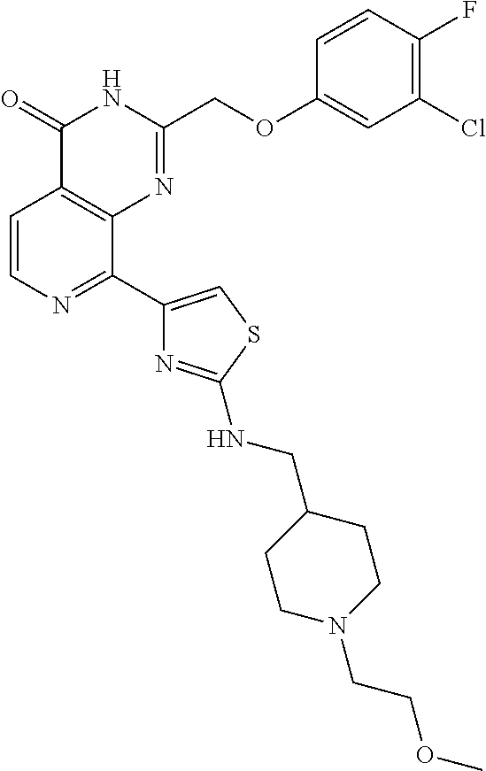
C1=CN=C(C2=CSC(NCC3CCN(CCOC)CC3)=N2)C2=C1C(=O)NC(COC1=CC(Cl)=C(F)C=C1)=N2
